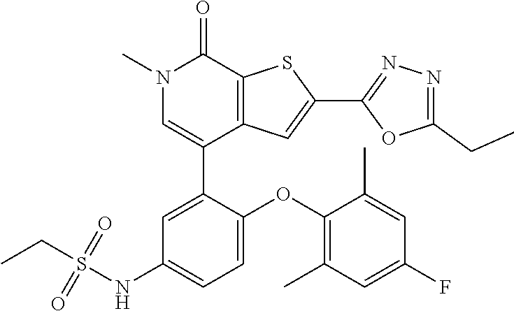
N1(C)C=C(C2=CC(NS(CC)(=O)=O)=CC=C2OC2=C(C)C=C(F)C=C2C)C2=C(C1=O)SC(C1=NN=C(CC)O1)=C2
